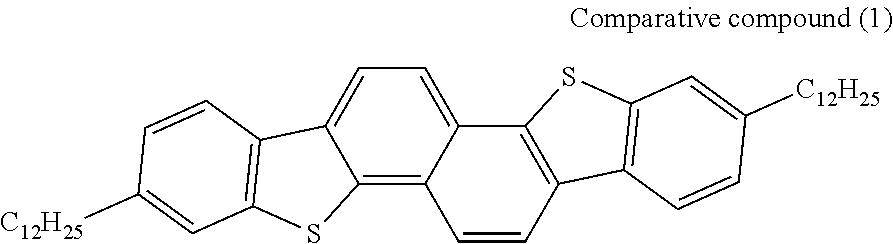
C12=C3C(=CC=C1C1=C(S2)C=C([C12H25])C=C1)C1=C(C=C3)C2=C(S1)C=C([C12H25])C=C2
